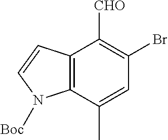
C12=C(C(C)=CC(Br)=C1[CHO])N([Boc])C=C2
